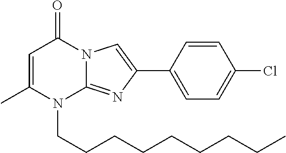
N12C(=NC(C3=CC=C(Cl)C=C3)=C1)N(CCCCCCCCC)C(C)=CC2=O
